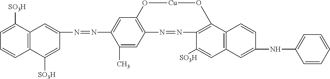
C12=C(C([SO3H])=CC=C1)C=C(N=NC1=CC3=C(C=C1C)N=NC1=C(C4=C(C=C1[SO3H])C=C(NC1=CC=CC=C1)C=C4)O[Cu]O3)C=C2[SO3H]
